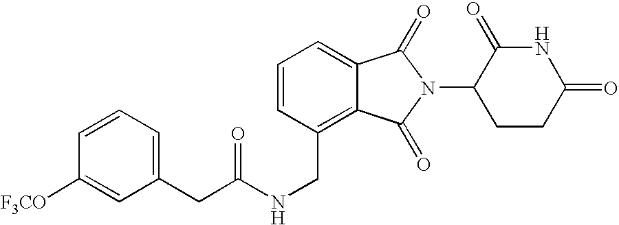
C(C1=C2C(=CC=C1)C(=O)N(C1CCC(=O)NC1=O)C2=O)NC(CC1=CC=CC([F3CO])=C1)=O
